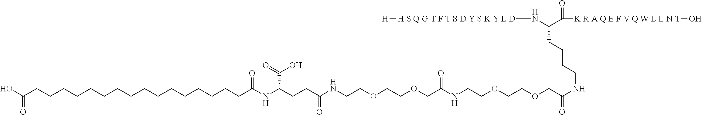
[H][H S Q G T F T S D Y S K Y L D]NC(C(=O)[K R A Q E F V Q W L L N T]O)CCCCNC(=O)COCCOCCNC(COCCOCCNC(CCC(NC(=O)CCCCCCCCCCCCCCCCC(O)=O)C(=O)O)=O)=O
